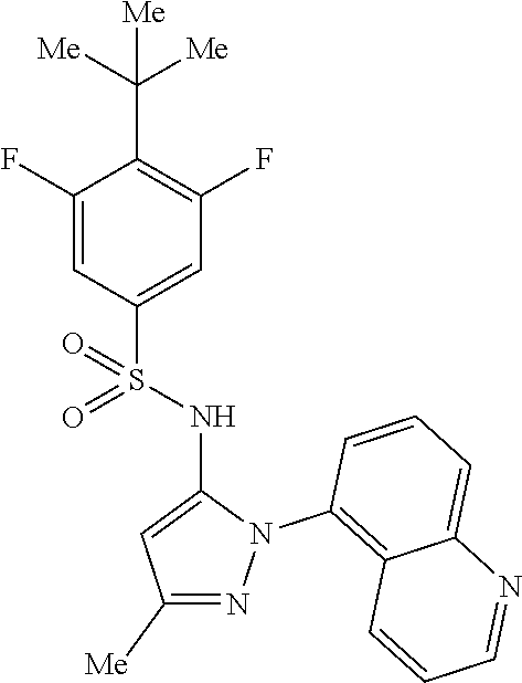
C1(F)=CC(S(NC2=CC([Me])=NN2C2=C3C(=CC=C2)N=CC=C3)(=O)=O)=CC(F)=C1C([Me])([Me])[Me]
